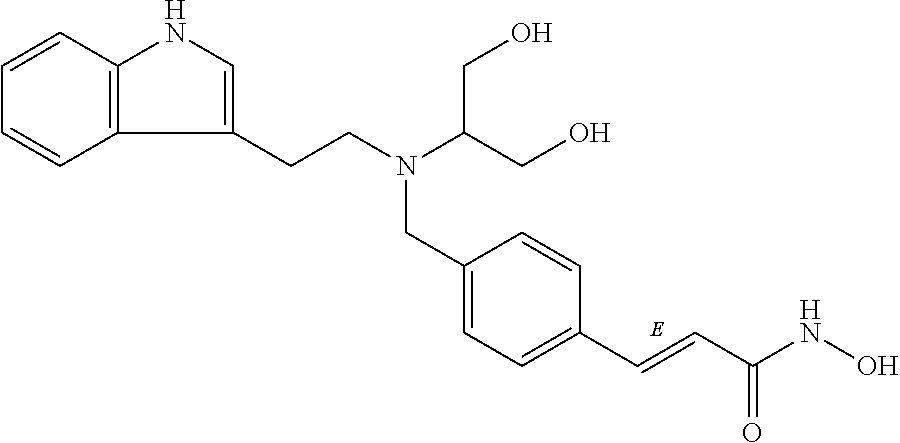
C(C1=CC=C(C=CC(NO)=O)C=C1)N(CCC1=CNC2=C1C=CC=C2)C(CO)CO
